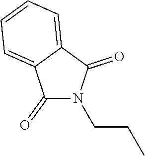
C1(=O)N(CCC)C(=O)C2=CC=CC=C12
